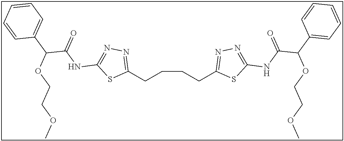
C1(CCCCC2=NN=C(NC(C(C3=CC=CC=C3)OCCOC)=O)S2)=NN=C(NC(C(C2=CC=CC=C2)OCCOC)=O)S1
